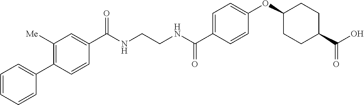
C(NCCNC(C1=CC=C(OC2CCC(C(O)=O)CC2)C=C1)=O)(=O)C1=CC([Me])=C(C2=CC=CC=C2)C=C1
